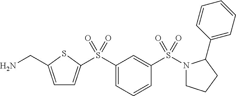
C1=C(CN)SC(S(C2=CC=CC(S(N3CCCC3C3=CC=CC=C3)(=O)=O)=C2)(=O)=O)=C1
